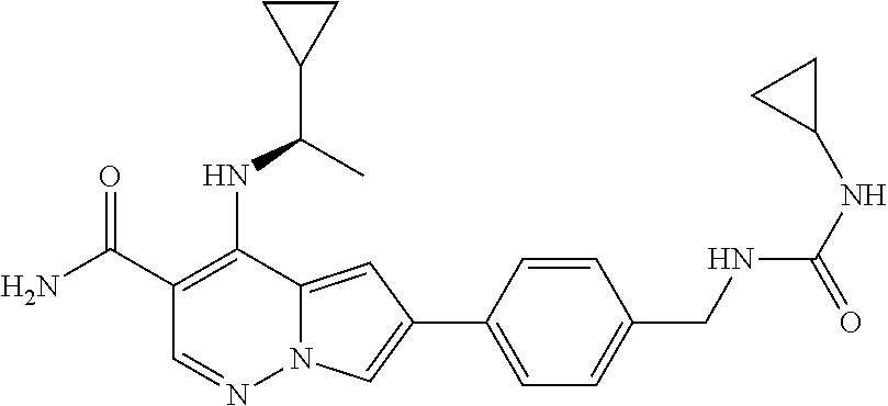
C1(C(N)=O)=C(NC(C2CC2)C)C2=CC(C3=CC=C(CNC(NC4CC4)=O)C=C3)=CN2N=C1
